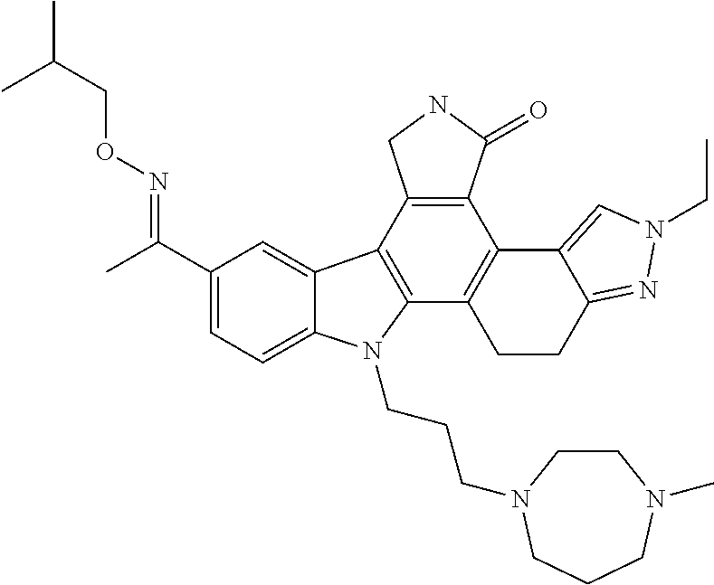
C1(C(C)=NOCC(C)C)=CC=C2C(=C1)C1=C(N2CCCN2CCN(C)CCC2)C2=C(C3=C1CNC3=O)C1=CN(CC)N=C1CC2
